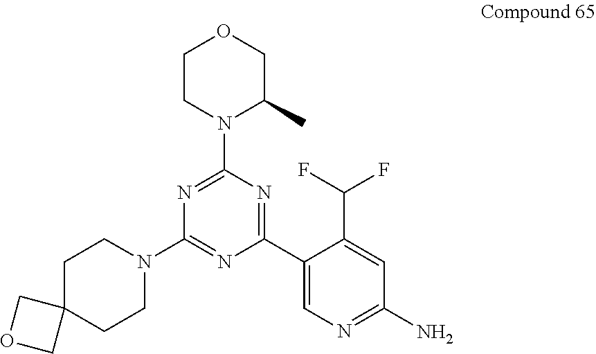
C1CN(C2=NC(N3CCC4(CC3)COC4)=NC(C3=CN=C(N)C=C3C(F)F)=N2)C(C)CO1
